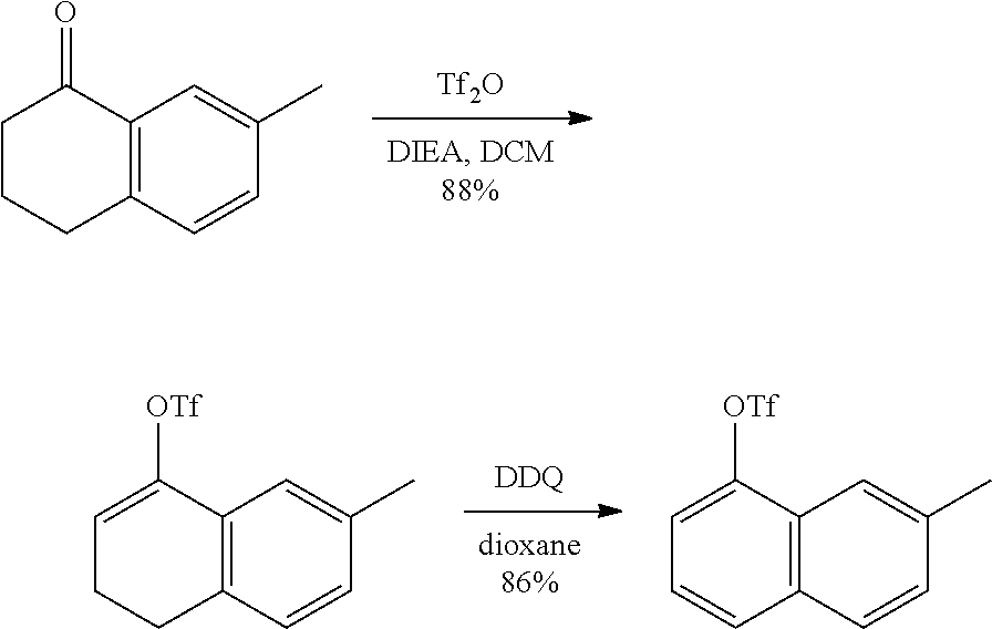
[DDQ].C12=C(C=CC(C)=C1)CCC=C2[OTf].C12=C(C=CC(C)=C1)C=CC=C2[OTf].[Tf2O].C12=C(C=CC(C)=C1)CCCC2=O
